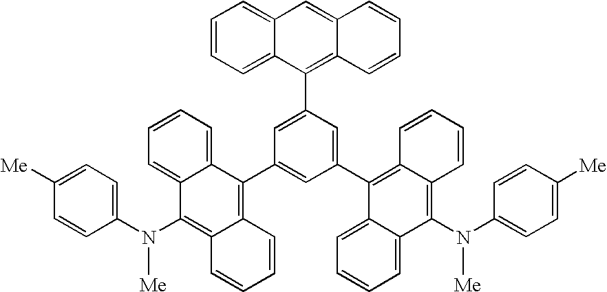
C1([Me])=CC=C(N(C2=C3C(=C(C4=CC(C5=C6C(=C(N(C7=CC=C([Me])C=C7)[Me])C7=CC=CC=C57)C=CC=C6)=CC(C5=C6C(=CC7=CC=CC=C57)C=CC=C6)=C4)C4=CC=CC=C24)C=CC=C3)[Me])C=C1
